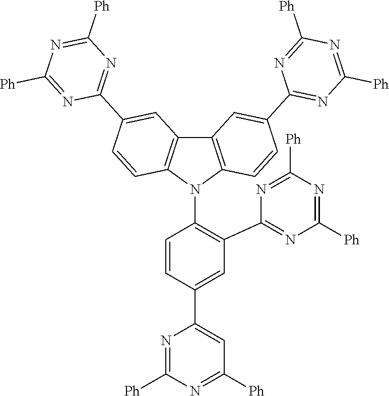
C1=C(C2=CC([Ph])=NC([Ph])=N2)C=CC(N2C3=C(C4=C2C=CC(C2=NC([Ph])=NC([Ph])=N2)=C4)C=C(C2=NC([Ph])=NC([Ph])=N2)C=C3)=C1C1=NC([Ph])=NC([Ph])=N1
